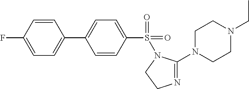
C1=C(F)C=CC(C2=CC=C(S(=O)(=O)N3C(N4CCN(CC)CC4)=NCC3)C=C2)=C1
